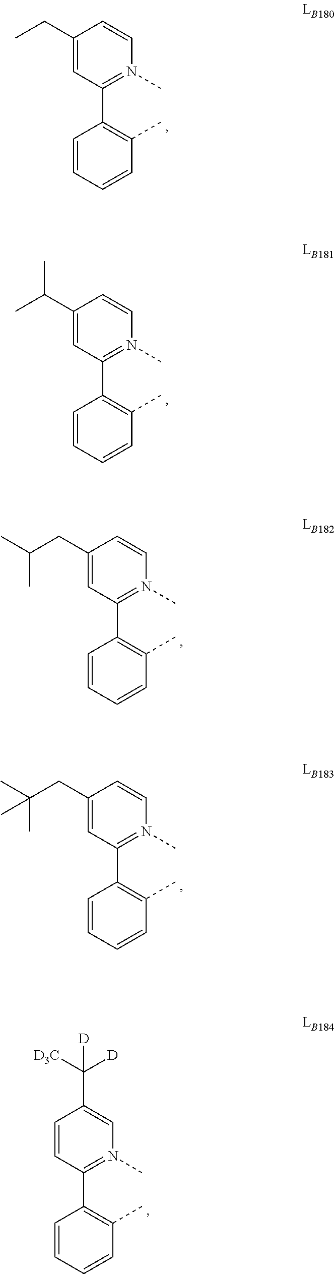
C1(CC)=CC(C2=C(C)C=CC=C2)=N(C)C=C1.C1(C(C)C)=CC(C2=C(C)C=CC=C2)=N(C)C=C1.C1(CC(C)C)=CC(C2=C(C)C=CC=C2)=N(C)C=C1.C1(CC(C)(C)C)=CC(C2=C(C)C=CC=C2)=N(C)C=C1.C1=CC(C2=C(C)C=CC=C2)=N(C)C=C1C([D3C])([D])[D]
